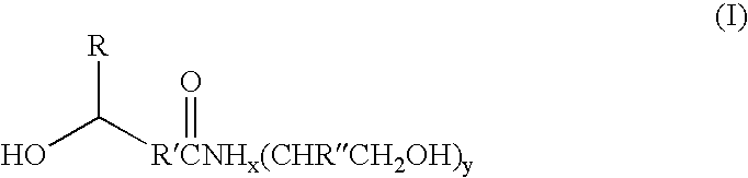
OC([R])[RCNHx(CHRCH2OH)y]=O
